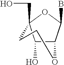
C1(O)C2C(B)OC1(CO)CCO2
